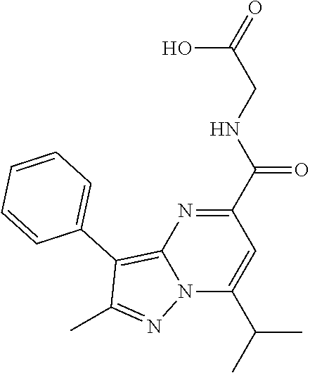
C1(C(NCC(=O)O)=O)=NC2=C(C3=CC=CC=C3)C(C)=NN2C(C(C)C)=C1
